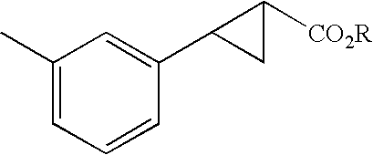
C1(C)=CC=CC(C2CC2[CO2R])=C1
